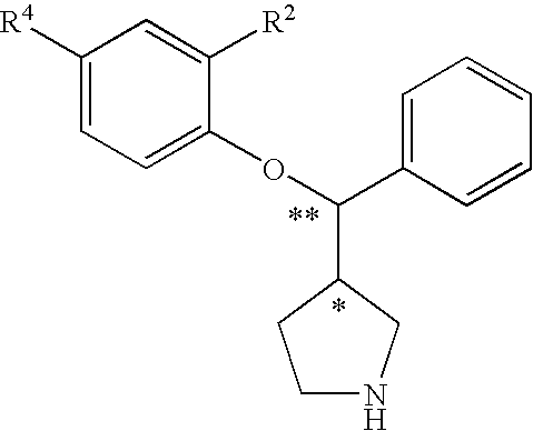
C1([R4])=CC=C(OC(C2=CC=CC=C2)C2CNCC2)C([R2])=C1
